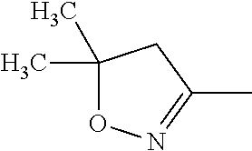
C1(C)(C)ON=C(C)C1
